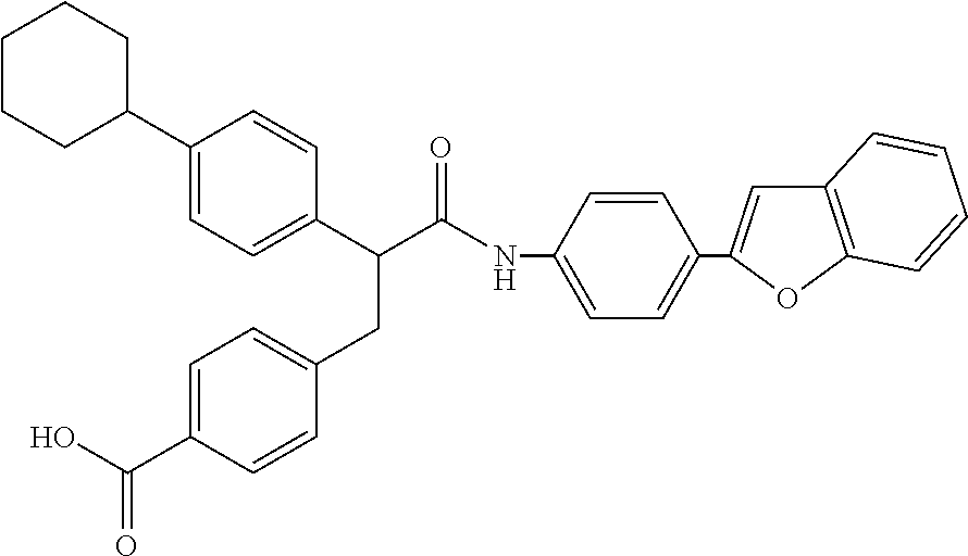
C1(C2CCCCC2)=CC=C(C(C(NC2=CC=C(C3=CC4=C(O3)C=CC=C4)C=C2)=O)CC2=CC=C(C(O)=O)C=C2)C=C1
